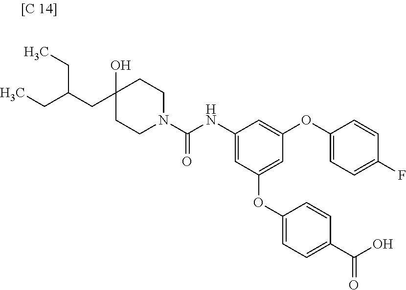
C1(CC(CC)CC)(O)CCN(C(NC2=CC(OC3=CC=C(C(O)=O)C=C3)=CC(OC3=CC=C(F)C=C3)=C2)=O)CC1
